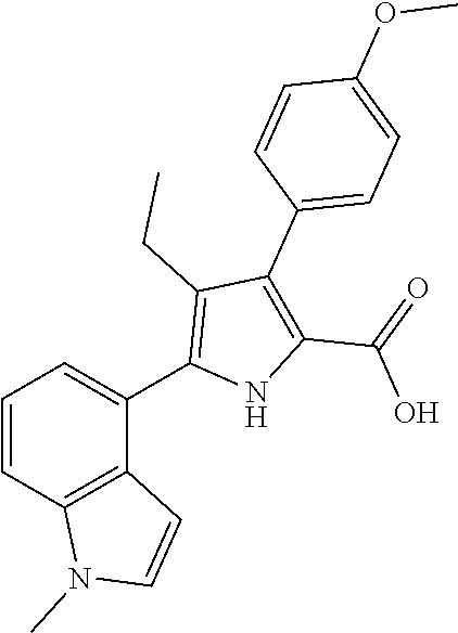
C1=CC2=C(C(C3=C(CC)C(C4=CC=C(OC)C=C4)=C(C(=O)O)N3)=C1)C=CN2C
